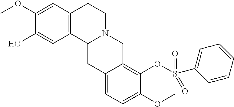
C1(O)=CC2=C(C=C1OC)CCN1C2CC2=CC=C(OC)C(OS(C3=CC=CC=C3)(=O)=O)=C2C1
